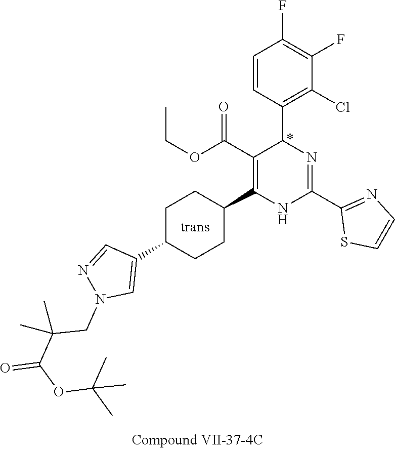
C1(F)=C(F)C=CC(C2N=C(C3=NC=CS3)NC(C3CCC(C4=CN(CC(C(=O)OC(C)(C)C)(C)C)N=C4)CC3)=C2C(OCC)=O)=C1Cl
